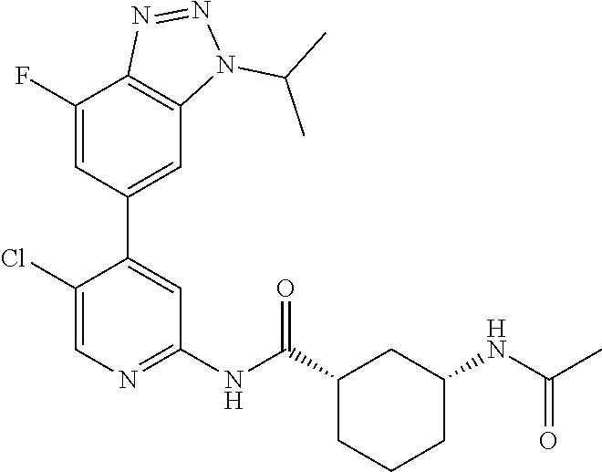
CC(NC1CCCC(C(NC2=NC=C(Cl)C(C3=CC4=C(C(F)=C3)N=NN4C(C)C)=C2)=O)C1)=O
